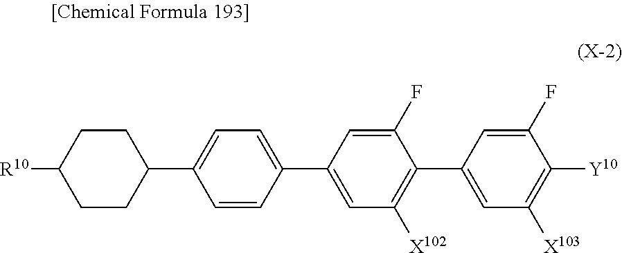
[R10]C1CCC(C2=CC=C(C3=CC([X102])=C(C4=CC([X103])=C([Y10])C(F)=C4)C(F)=C3)C=C2)CC1
